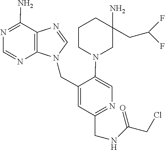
C1=NC2=C(N=CN2CC2=CC(CNC(CCl)=O)=NC=C2N2CC(N)(CC(F)F)CCC2)C(N)=N1
